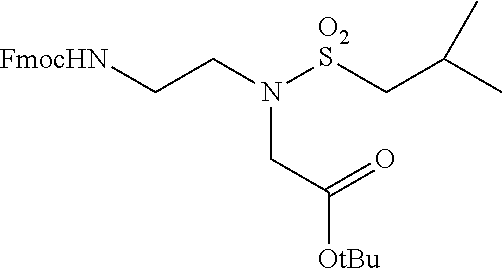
[FmocHN]CCN([O2S]CC(C)C)CC([OtBu])=O
